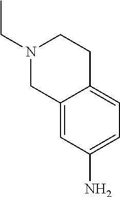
N1(CC)CC2=CC(N)=CC=C2CC1
